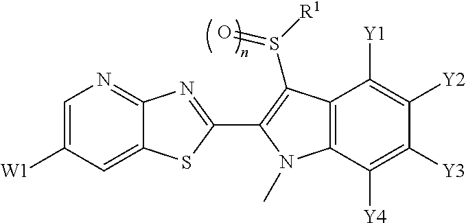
C1=C([W1])C=C2C(=N1)N=C(C1=C(S(=O)[R1])C3=C(C([Y4])=C([Y3])C([Y2])=C3[Y1])N1C)S2
